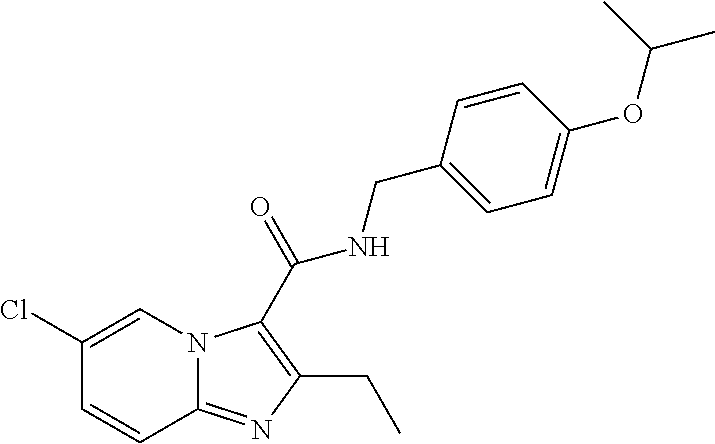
C1(Cl)=CN2C(=NC(CC)=C2C(=O)NCC2=CC=C(OC(C)C)C=C2)C=C1
